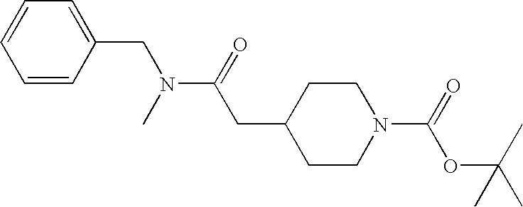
C1=CC(CN(C(CC2CCN(C(=O)OC(C)(C)C)CC2)=O)C)=CC=C1
